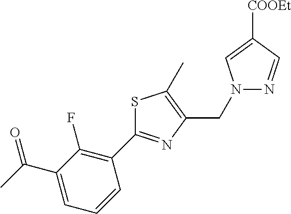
N1(CC2=C(C)SC(C3=C(F)C(C(C)=O)=CC=C3)=N2)N=CC([COOEt])=C1
